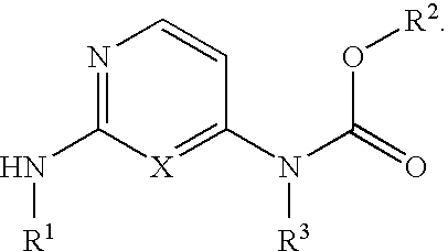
N1=C(N[R1])[X]=C(N([R3])C(=O)O[R2])C=C1
